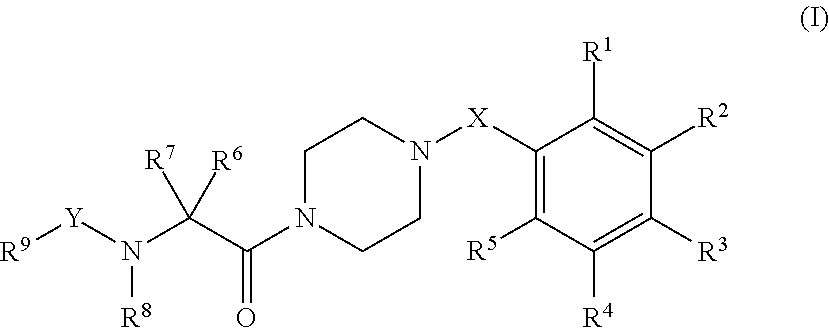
[R9][Y]N(C(C(N1CCN([X]C2=C([R5])C([R4])=C([R3])C([R2])=C2[R1])CC1)=O)([R6])[R7])[R8]
